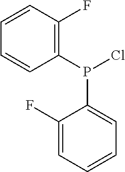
C1(F)=CC=CC=C1P(C1=C(F)C=CC=C1)Cl
